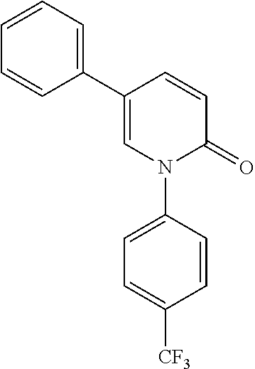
N1(C2=CC=C([CF3])C=C2)C(=O)C=CC(C2=CC=CC=C2)=C1
